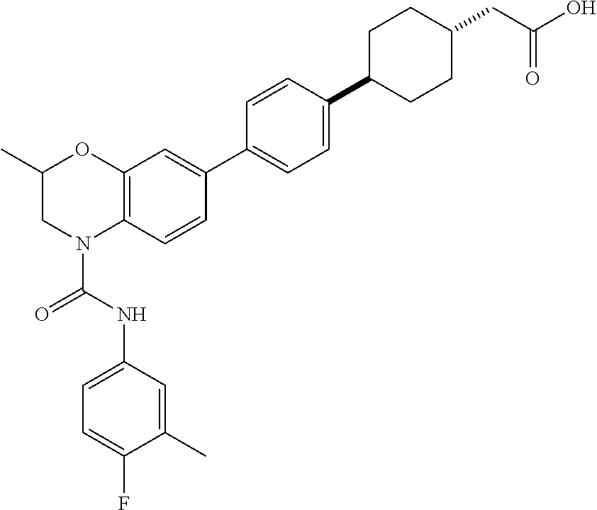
C1=C(NC(=O)N2C3=C(OC(C)C2)C=C(C2=CC=C(C4CCC(CC(O)=O)CC4)C=C2)C=C3)C=C(C)C(F)=C1
